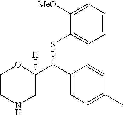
C1CNCC(C(C2=CC=C(C)C=C2)SC2=CC=CC=C2[MeO])([H])O1
